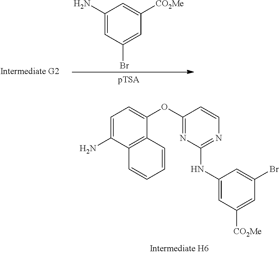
C1=C(N)C2=C(C(OC3=NC(NC4=CC([CO2Me])=CC(Br)=C4)=NC=C3)=C1)C=CC=C2.C1(N)=CC(Br)=CC([CO2Me])=C1
